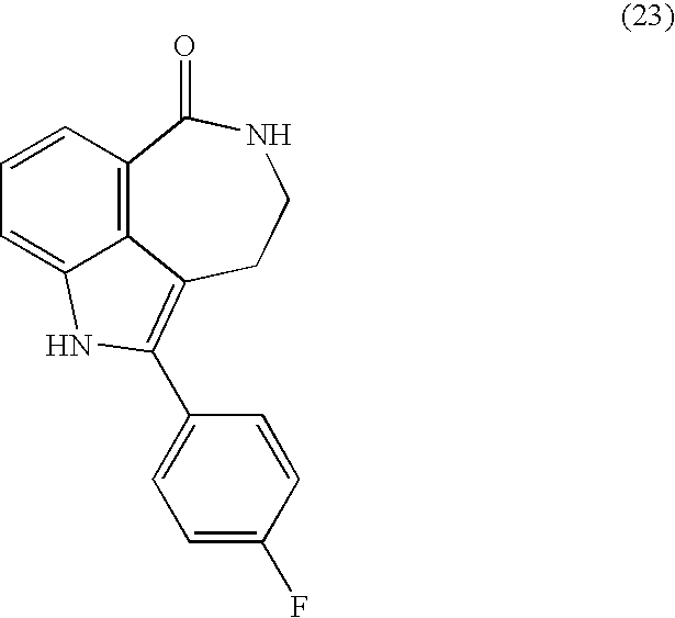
C12=C3C=CC=C1NC(C1=CC=C(F)C=C1)=C2CCNC3=O
